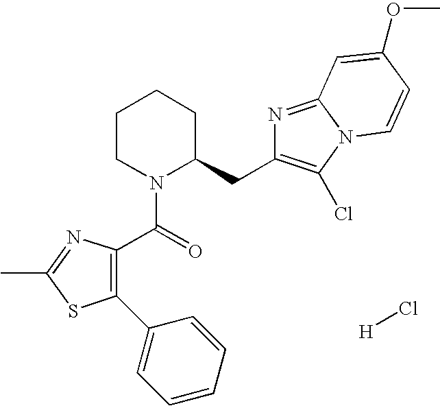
C1(C(N2C(CC3=C(Cl)N4C(=N3)C=C(OC)C=C4)CCCC2)=O)=C(C2=CC=CC=C2)SC(C)=N1.[H]Cl
